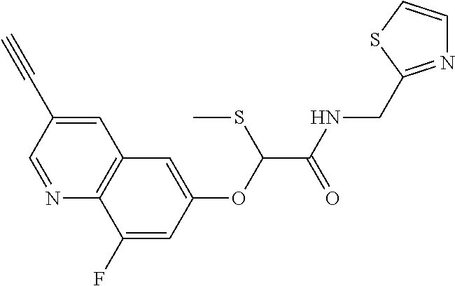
N1=CC(C#C)=CC2=C1C(F)=CC(OC(C(NCC1=NC=CS1)=O)SC)=C2
